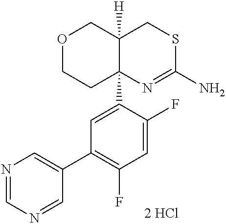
[2 HCl].C12([H])C(C3=CC(C4=CN=CN=C4)=C(F)C=C3F)(N=C(N)SC1)CCOC2
